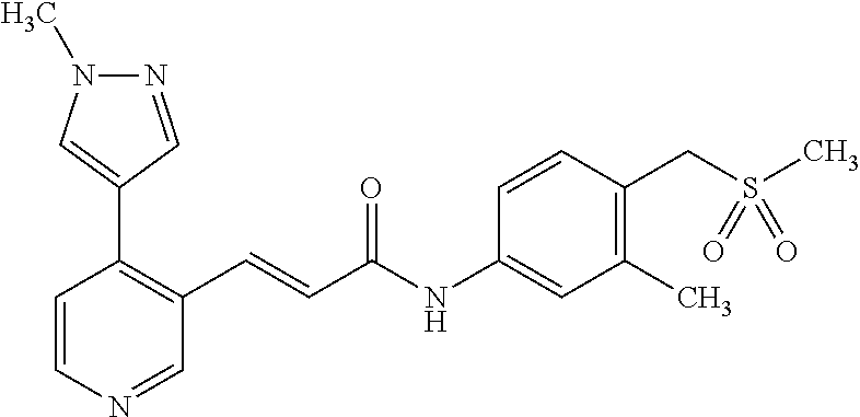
C1=CN=CC(C=CC(=O)NC2=CC(C)=C(CS(C)(=O)=O)C=C2)=C1C1=CN(C)N=C1
